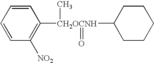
C1=CC=CC([NO2])=C1[CH2OCNH](C1CCCCC1)(=O)C
